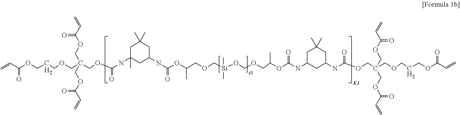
C(COC(C=C)=O)COCC(COC(NC1(C)CC(NC(OC(COC[Si](OCOCC(OC(=O)NC2CC(C)(C)CC(NC(=O)OCC(COC(C=C)=O)(COC(C=C)=O)COCCCOC(C=C)=O)C2)C)(C)C)C)=O)CC(C)(C)C1)=O)(COC(C=C)=O)COC(C=C)=O.[K1].[H2]
